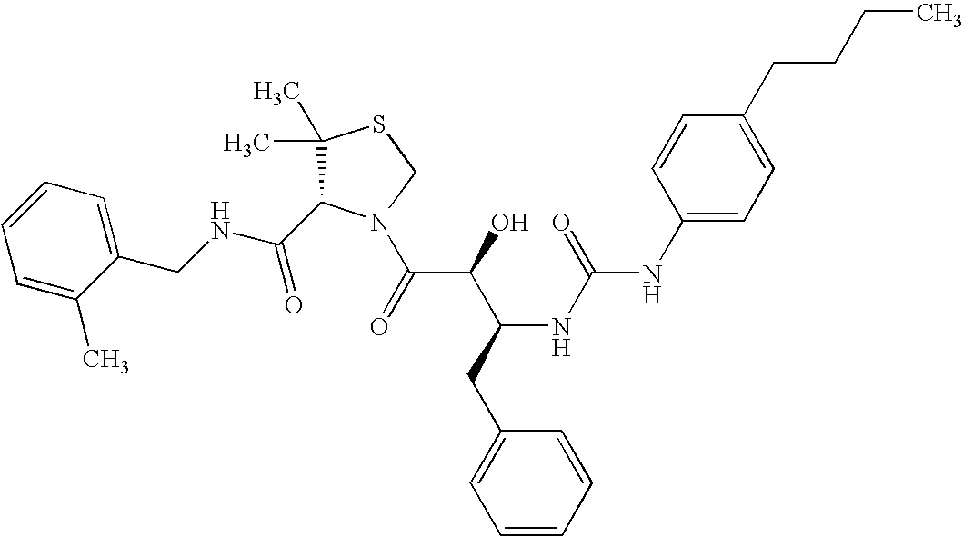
C(NCC1=CC=CC=C1C)(=O)C1C(C)(C)SCN1C(C(C(CC1=CC=CC=C1)NC(=O)NC1=CC=C(CCCC)C=C1)O)=O
